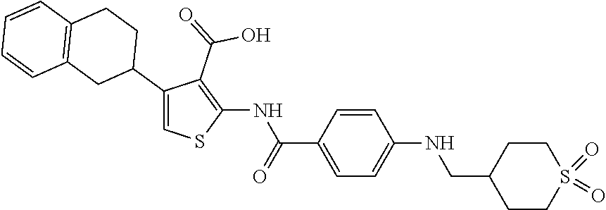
C1(C2CCC3=C(C2)C=CC=C3)=CSC(NC(C2=CC=C(NCC3CCS(=O)(=O)CC3)C=C2)=O)=C1C(=O)O
